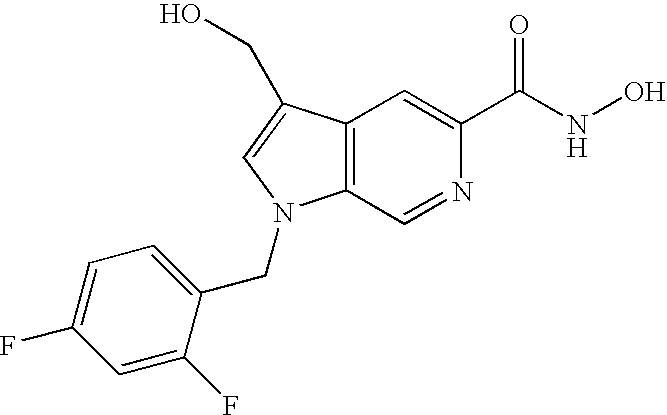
C12=C(C(CO)=CN1CC1=CC=C(F)C=C1F)C=C(C(NO)=O)N=C2
